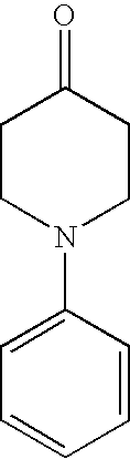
C1CN(C2=CC=CC=C2)CCC1=O
